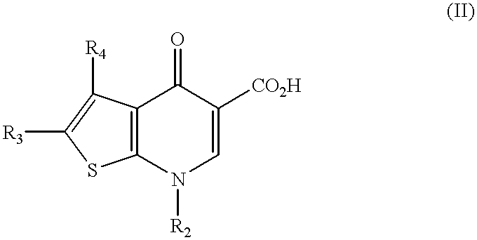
C12=C(N([R2])C=C([CO2H])C1=O)SC([R3])=C2[R4]
